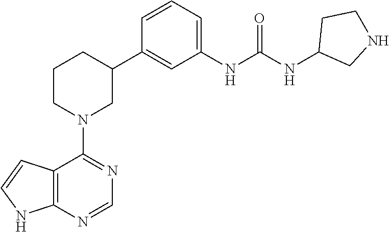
C12=C(NC=C1)N=CN=C2N1CC(C2=CC(NC(NC3CNCC3)=O)=CC=C2)CCC1
